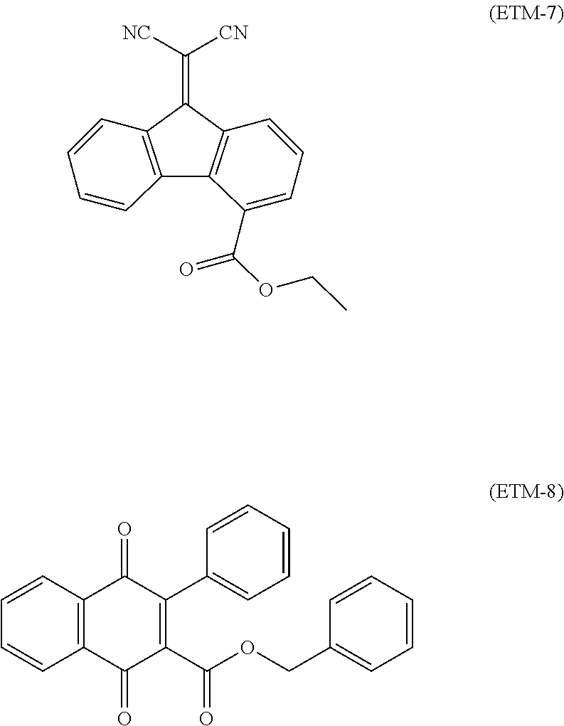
C1=CC=C(C(OCC)=O)C2=C1C(=C([NC])[CN])C1=C2C=CC=C1.C1=CC2=C(C=C1)C(=O)C(C(OCC1=CC=CC=C1)=O)=C(C1=CC=CC=C1)C2=O
